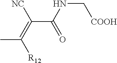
C(C(NC[COOH])=O)(=C(C)[R12])[NC]
